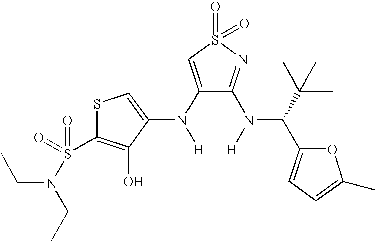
C1(N([H])C2=CSC(S(=O)(=O)N(CC)CC)=C2O)=CS(=O)(=O)N=C1N([H])C(C(C)(C)C)C1=CC=C(C)O1
